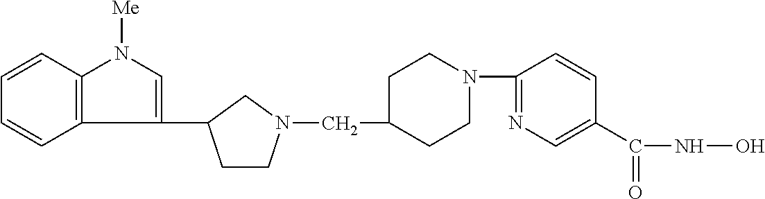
C12=C(C=CC=C1)N([Me])C=C2C1CCN(CC2CCN(C3=NC=C(C(=O)NO)C=C3)CC2)C1
